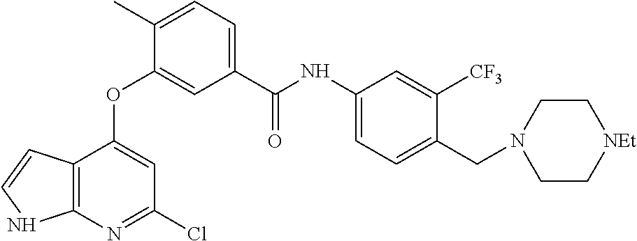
O(C1=CC(C(NC2=CC=C(CN3CC[NEt]CC3)C([CF3])=C2)=O)=CC=C1C)C1=CC(Cl)=NC2=C1C=CN2
